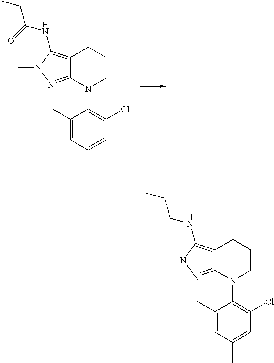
C12=C(NC(=O)CC)N(C)N=C1N(C1=C(Cl)C=C(C)C=C1C)CCC2.C12=C(NCCC)N(C)N=C1N(C1=C(Cl)C=C(C)C=C1C)CCC2
